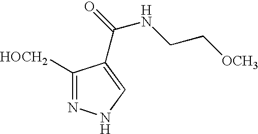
C1([HOCH2])=NNC=C1C(=O)NCC[OCH3]
